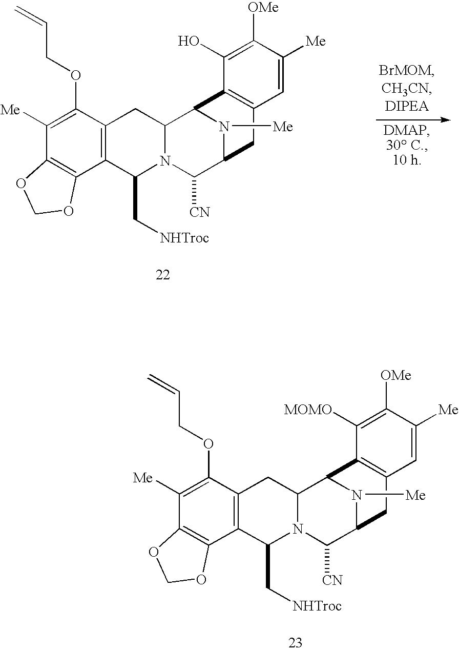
C1([Me])=C(OCC=C)C2=C(C3=C1OCO3)C(C[NHTroc])N1C(C2)C2N([Me])C(C1[CN])CC1=C2C(O)=C([OMe])C([Me])=C1.C1([Me])=C(OCC=C)C2=C(C3=C1OCO3)C(C[NHTroc])N1C(C2)C2N([Me])C(C1[CN])CC1=C2C([MOMO])=C([OMe])C([Me])=C1
